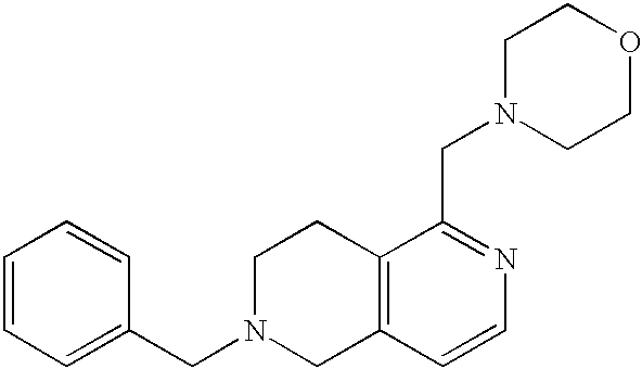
C1=CC=C(CN2CC3=C(CC2)C(CN2CCOCC2)=NC=C3)C=C1
